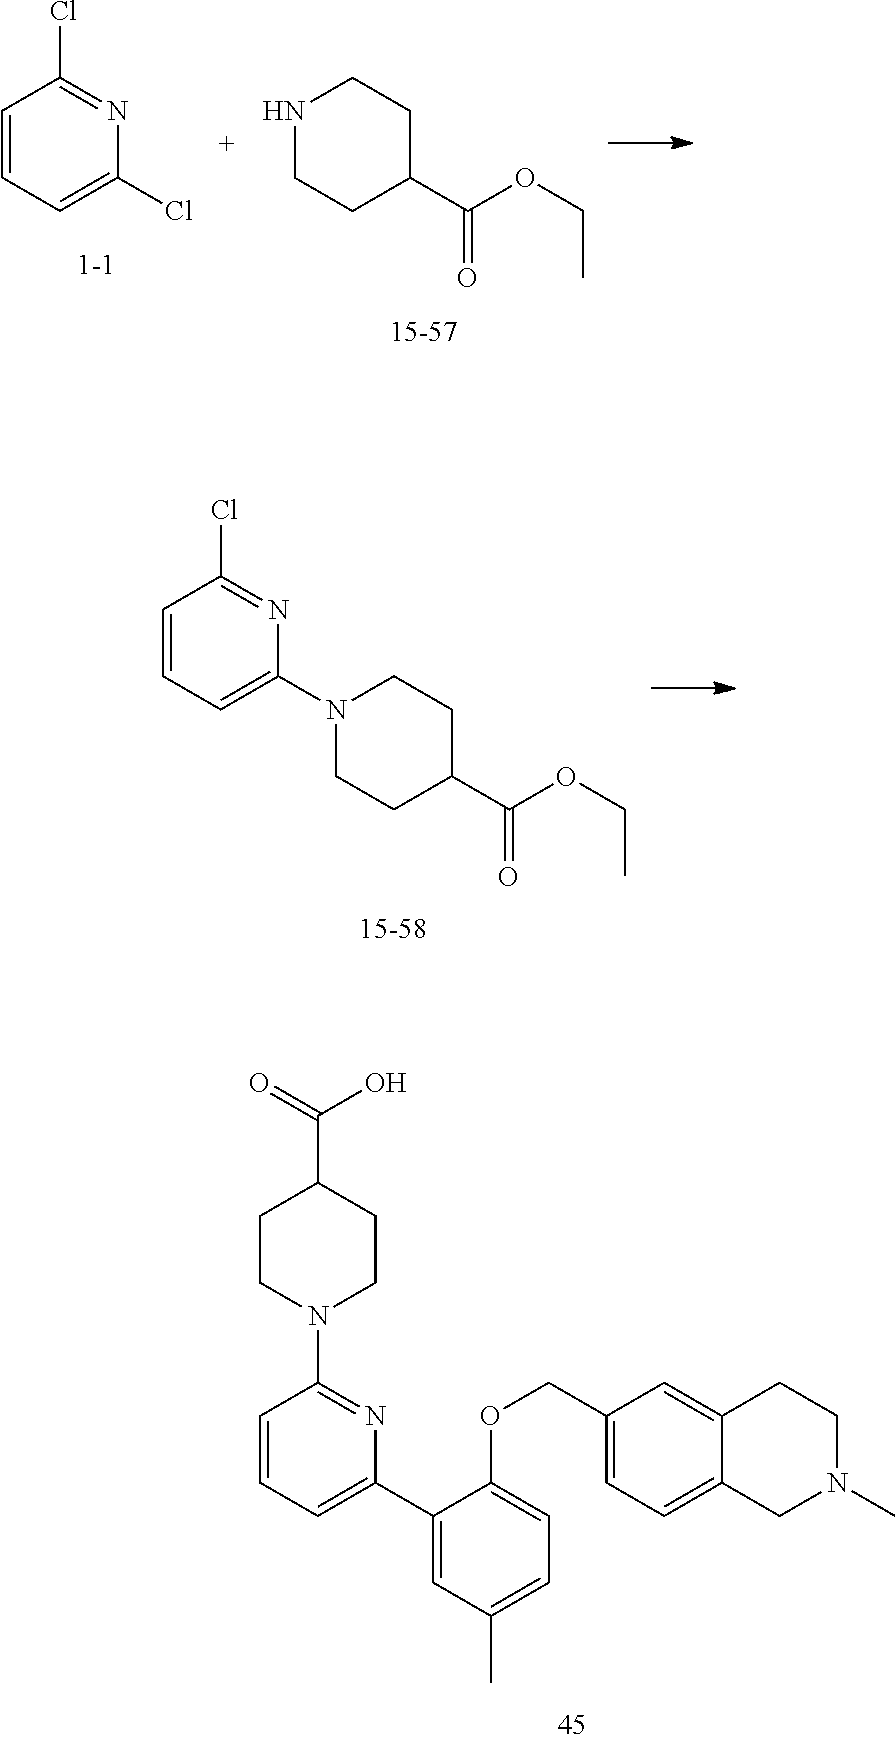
C1=CC=C(C2=CC(C)=CC=C2OCC2=CC=C3C(=C2)CCN(C)C3)N=C1N1CCC(C(O)=O)CC1.C1=CC=C(Cl)N=C1Cl.N1CCC(C(OCC)=O)CC1.C1=CC=C(N2CCC(C(OCC)=O)CC2)N=C1Cl
